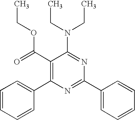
C1(C(=O)OCC)=C(C2=CC=CC=C2)N=C(C2=CC=CC=C2)N=C1N(CC)CC
